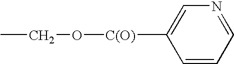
CCO[C(O)]C1=CN=CC=C1
